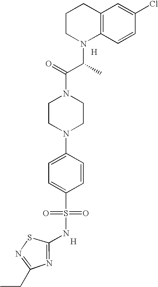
C12=C(C=CC(Cl)=C1)N(C(C(N1CCN(C3=CC=C(S(=O)(=O)NC4=NC(CC)=NS4)C=C3)CC1)=O)C)CCC2.[H].[H]
